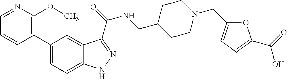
C1(C2=C(OC)N=CC=C2)=CC=C2C(=C1)C(C(=O)NCC1CCN(CC3=CC=C(C(O)=O)O3)CC1)=NN2
